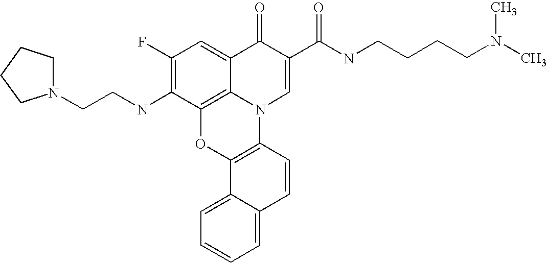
C1(F)=C(NCCN2CCCC2)C2=C3C(=C1)C(=O)C(C(=O)NCCCCN(C)C)=CN3C1=C(O2)C2=CC=CC=C2C=C1
